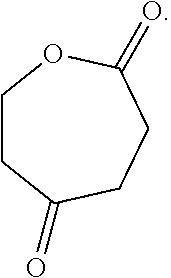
C1CC(=O)CCC(=O)O1
